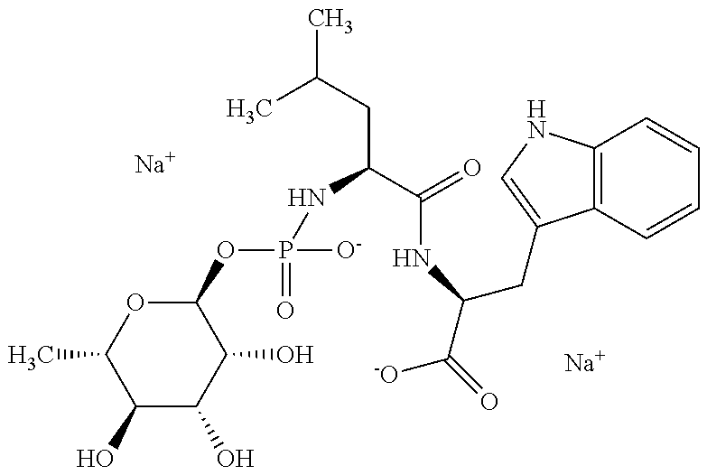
C1(O)C(O)C(O)C(OP(NC(CC(C)C)C(=O)NC(C(=O)[-O])CC2=CNC3=C2C=CC=C3)(=O)[O-])OC1C.[Na].[Na]
